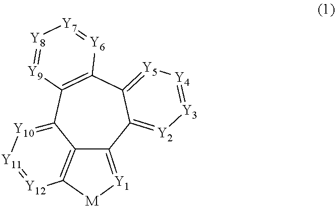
C12=C3[Y12]=[Y11][Y10]=C1C1=C(C4=[Y5][Y4]=[Y3][Y2]=C4C2=[Y1][M]3)[Y6]=[Y7][Y8]=[Y9]1
